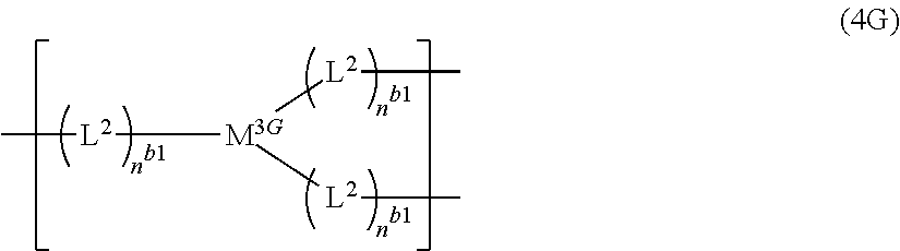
C[L2][M3G]([L2]C)[L2]C
